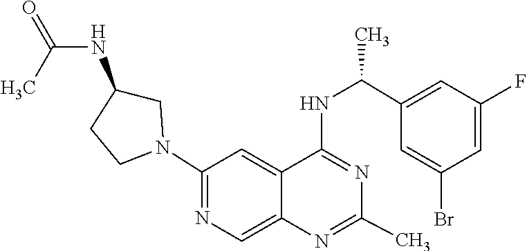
N1=C(NC(C2=CC(F)=CC(Br)=C2)C)C2=CC(N3CC(NC(=O)C)CC3)=NC=C2N=C1C
